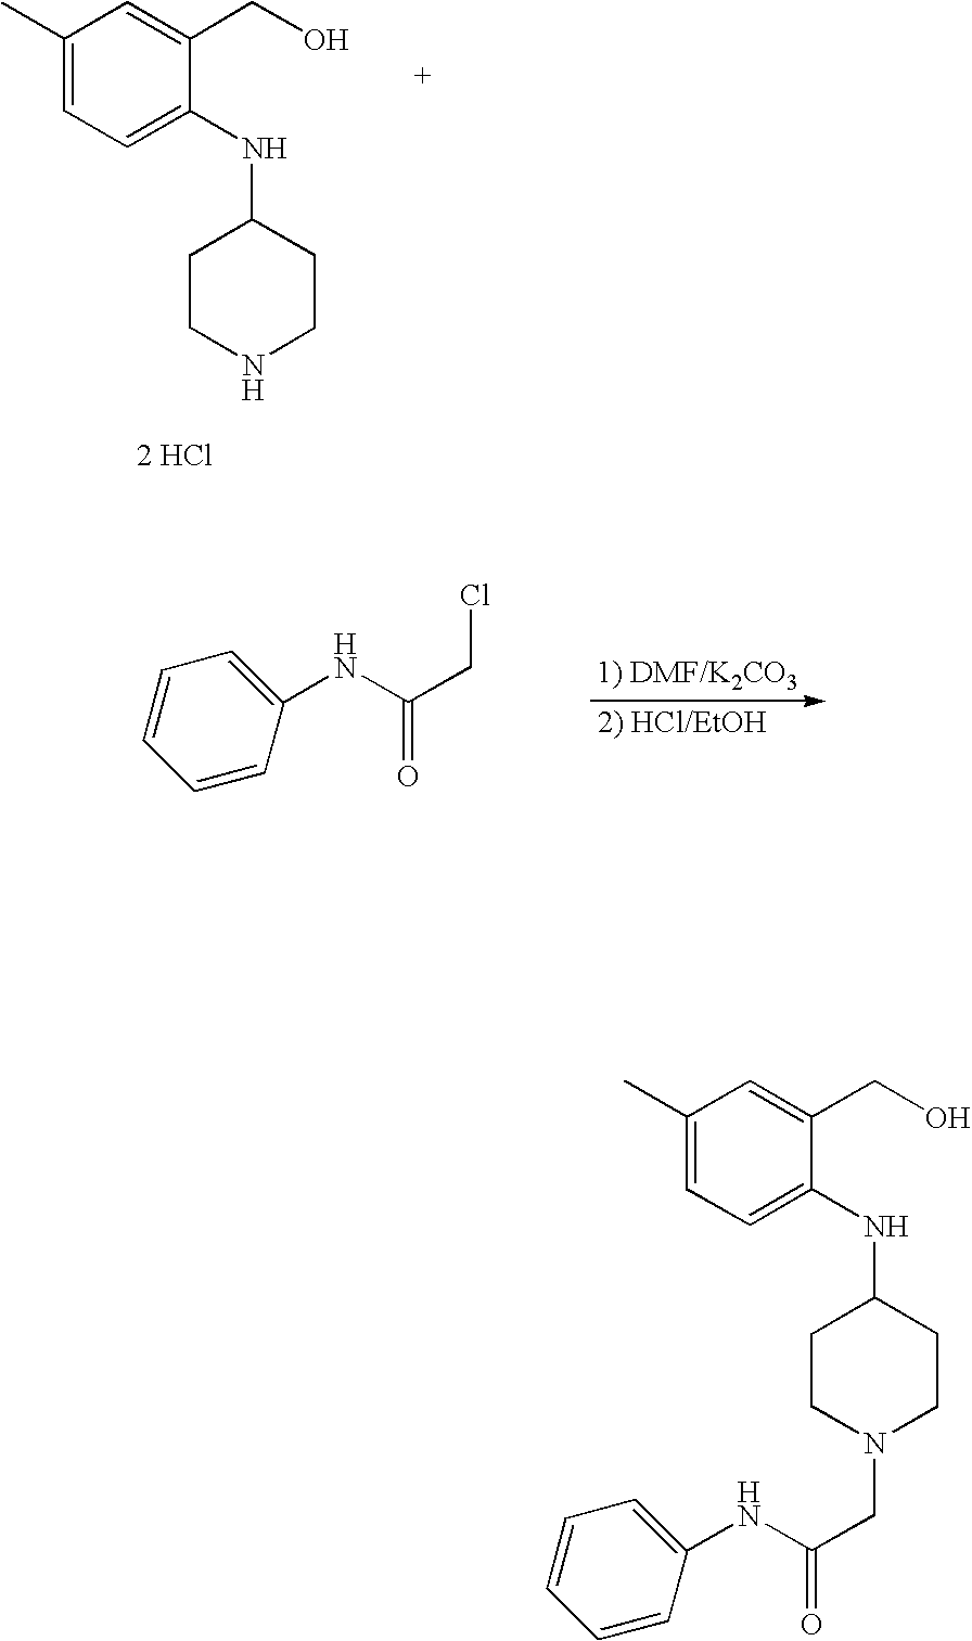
C1(C)=CC=C(NC2CCNCC2)C(CO)=C1.[2 HCl].C1(NC(CCl)=O)=CC=CC=C1.C1(C)=CC=C(NC2CCN(CC(NC3=CC=CC=C3)=O)CC2)C(CO)=C1
